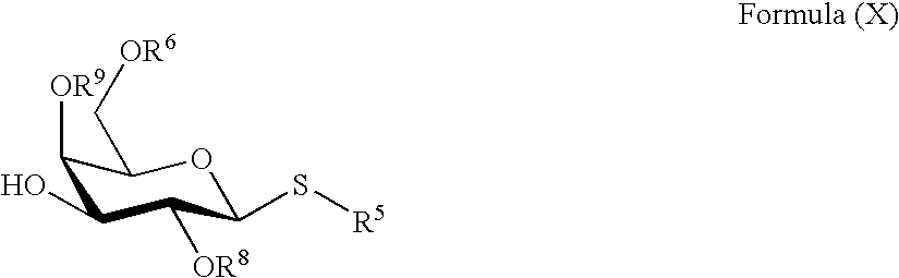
C1([OR9])C(O)C([OR8])C(S[R5])OC1C[OR6]
